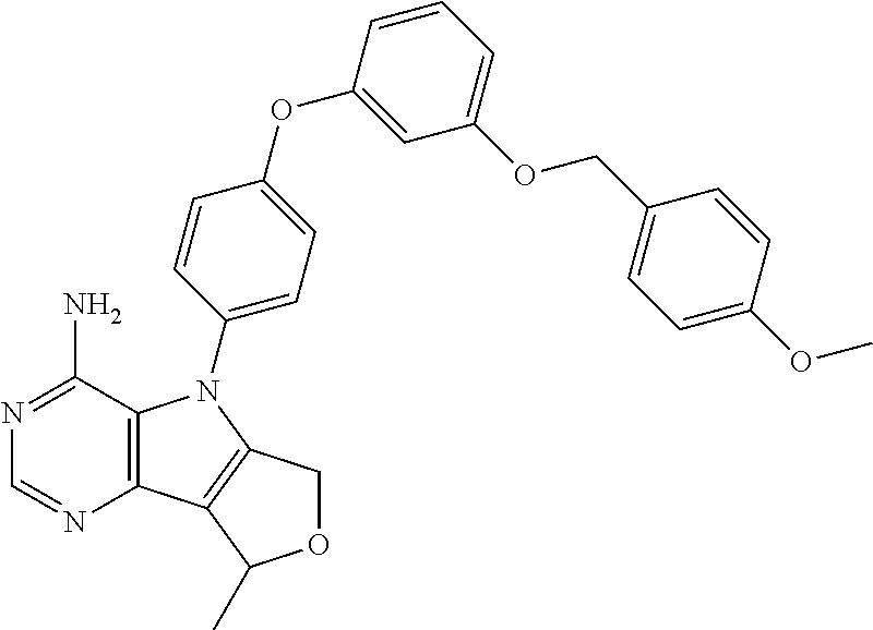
C12=C(C(N)=NC=N1)N(C1=CC=C(OC3=CC(OCC4=CC=C(OC)C=C4)=CC=C3)C=C1)C1=C2C(C)OC1
